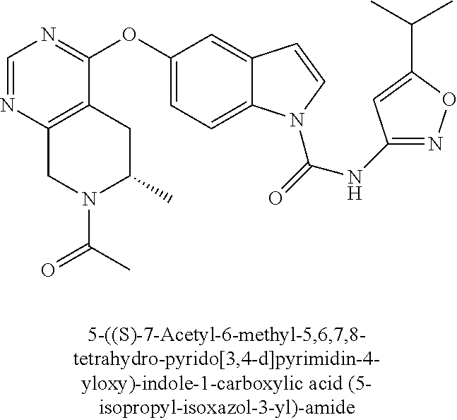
C1=NC2=C(C(OC3=CC=C4C(=C3)C=CN4C(=O)NC3=NOC(C(C)C)=C3)=N1)CC(C)N(C(C)=O)C2
